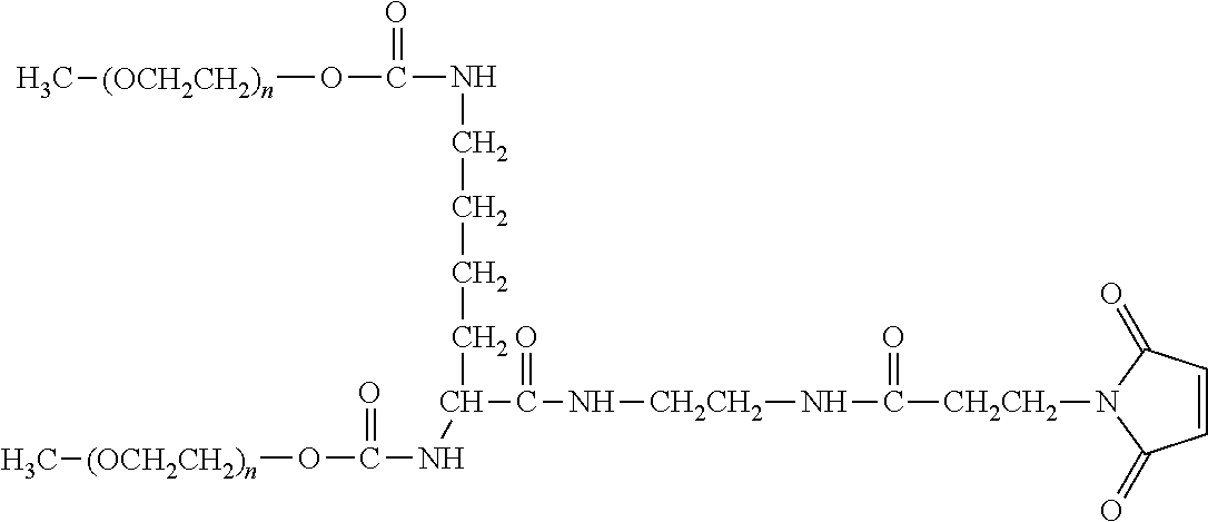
C1=CC(=O)N([CH2CH2]C(=O)N[CH2CH2]NC(=O)C(CCCCNC(=O)O[(OCH2CH2)n]C)NC(=O)O[(OCH2CH2)n]C)C1=O
